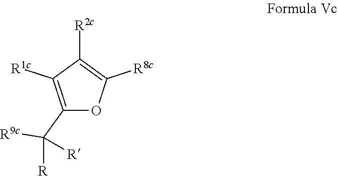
C1(C([R9c])([R])[R])=C([R1c])C([R2c])=C([R8c])O1
